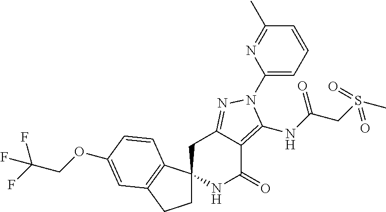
C1C2(C3=C(C1)C=C(OCC(F)(F)F)C=C3)NC(=O)C1=C(NC(CS(=O)(C)=O)=O)N(C3=CC=CC(C)=N3)N=C1C2
